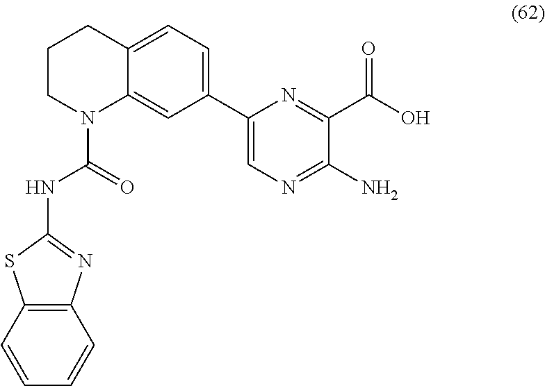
C1(C2=CN=C(N)C(C(O)=O)=N2)=CC=C2C(=C1)N(C(=O)NC1=NC3=C(S1)C=CC=C3)CCC2
